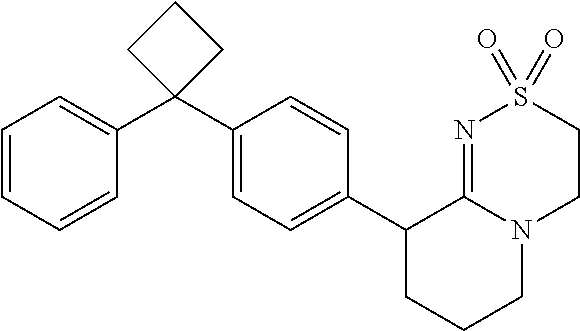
C1(C2(C3=CC=CC=C3)CCC2)=CC=C(C2CCCN3C2=NS(=O)(=O)CC3)C=C1
